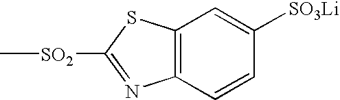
C[SO2]C1=NC2=C(S1)C=C([SO3Li])C=C2
